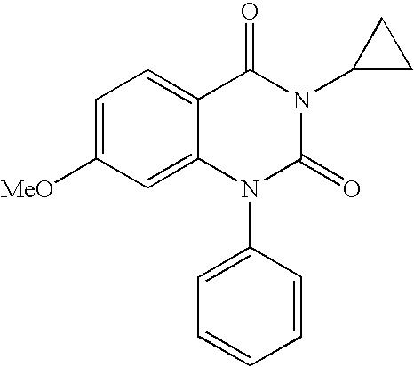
C1=C([MeO])C=C2C(=C1)C(=O)N(C1CC1)C(=O)N2C1=CC=CC=C1
